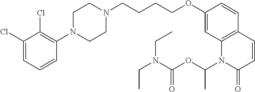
C1(Cl)=CC=CC(N2CCN(CCCCOC3=CC4=C(C=C3)C=CC(=O)N4C(OC(=O)N(CC)CC)C)CC2)=C1Cl
